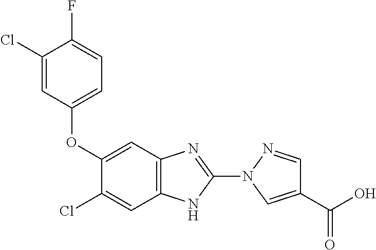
N1(C2=NC3=C(C=C(Cl)C(OC4=CC=C(F)C(Cl)=C4)=C3)N2)N=CC(C(=O)O)=C1
